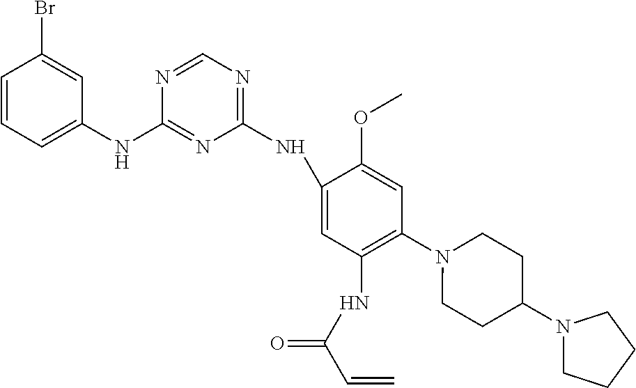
C1(NC2=CC=CC(Br)=C2)=NC(NC2=CC(NC(C=C)=O)=C(N3CCC(N4CCCC4)CC3)C=C2OC)=NC=N1
